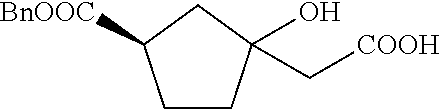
C1CC(C[COOH])(O)CC1[BnOOC]
